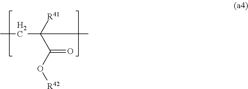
CCC(C)([R41])C(O[R42])=O
